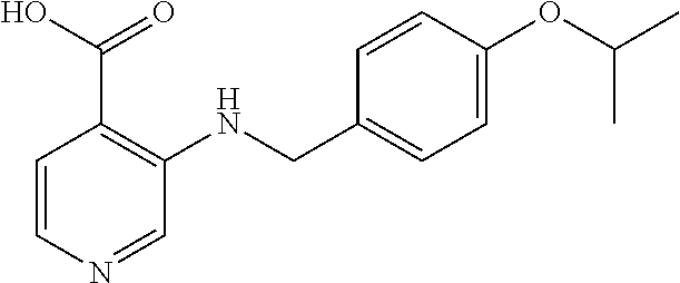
C1=CN=CC(NCC2=CC=C(OC(C)C)C=C2)=C1C(O)=O
